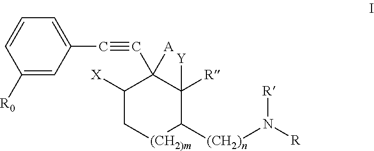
C1([R0])=CC(C#CC2([A])C([X])C[(CH2)m]C([(CH2)n]N([R])[R])C2([R])[Y])=CC=C1
